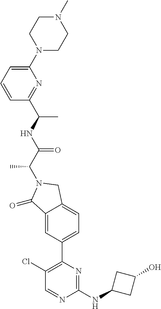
C1(=O)C2=CC(C3=C(Cl)C=NC(NC4CC(O)C4)=N3)=CC=C2CN1C(C(=O)NC(C1=NC(N2CCN(C)CC2)=CC=C1)C)C
